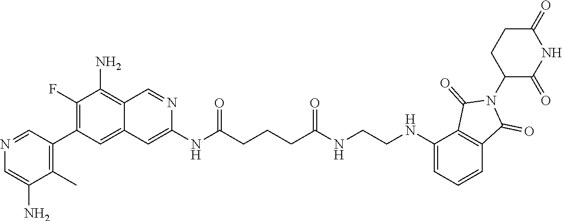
N(C(CCCC(NCCNC1=CC=CC2=C1C(=O)N(C1CCC(=O)NC1=O)C2=O)=O)=O)C1=CC2=CC(C3=C(C)C(N)=CN=C3)=C(F)C(N)=C2C=N1
